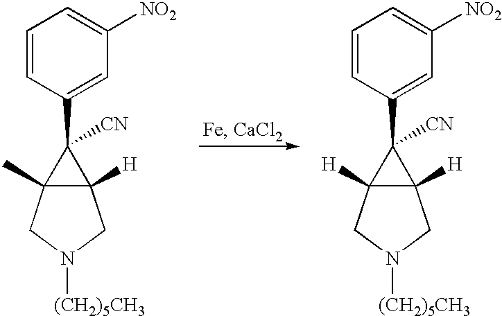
C1=CC(C2([CN])C3(C)C2([H])CN([(CH2)5CH3])C3)=CC([NO2])=C1.C1=CC(C2([CN])C3([H])C2([H])CN([(CH2)5CH3])C3)=CC([NO2])=C1
